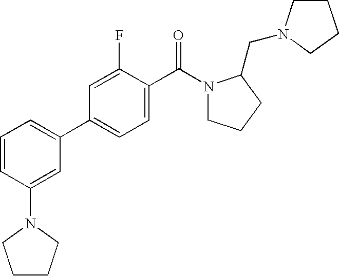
C1=CC(N2CCCC2)=CC(C2=CC=C(C(N3CCCC3CN3CCCC3)=O)C(F)=C2)=C1
